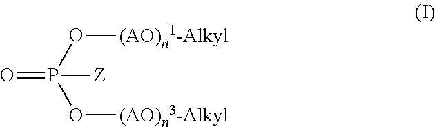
O=P([Z])(O[(AO)n1-Alkyl])O[(AO)n3-Alkyl]
